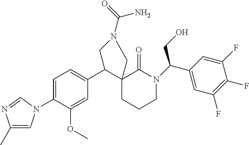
C1=C(N2C=C(C)N=C2)C(OC)=CC(C2C3(CCCN(C(CO)C4=CC(F)=C(F)C(F)=C4)C3=O)CN(C(=O)N)C2)=C1
